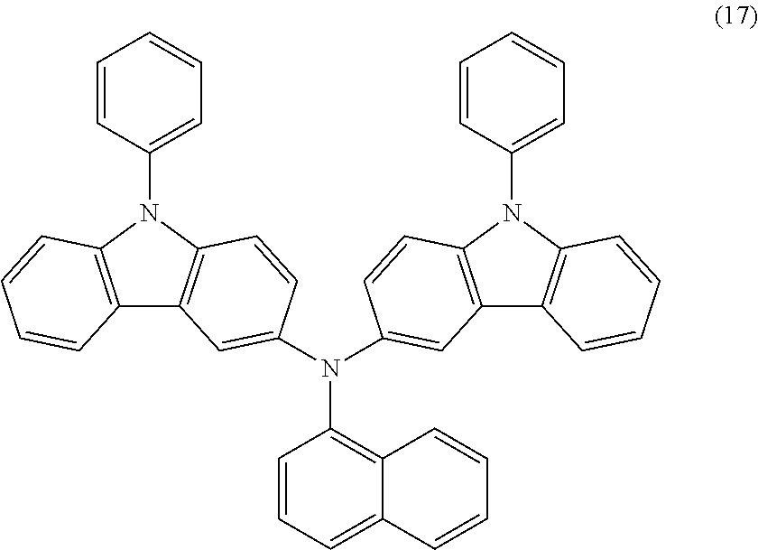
C12=C(N(C3=CC=CC=C3)C3=C1C=C(N(C1=CC4=C(N(C5=CC=CC=C5)C5=C4C=CC=C5)C=C1)C1=C4C(=CC=C1)C=CC=C4)C=C3)C=CC=C2
